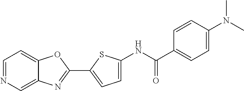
C1(C2=NC3=CN=CC=C3O2)=CC=C(NC(C2=CC=C(N(C)C)C=C2)=O)S1
